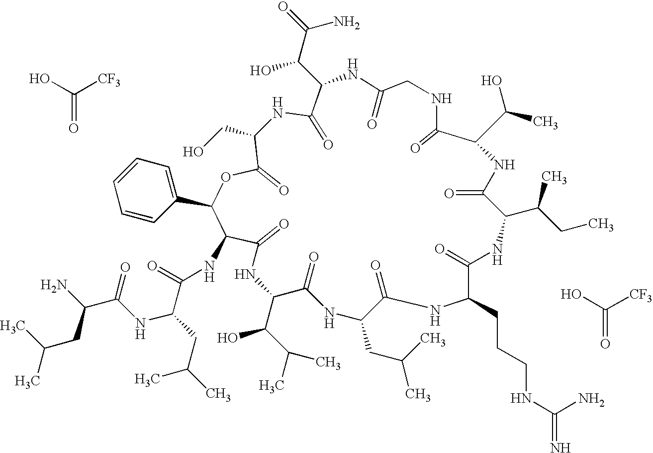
C1(C2OC(=O)C(CO)NC(=O)C(C(C(N)=O)O)NC(=O)CNC(=O)C(C(C)O)NC(=O)C(C(CC)C)NC(=O)C(CCCNC(N)=N)NC(=O)C(CC(C)C)NC(=O)C(C(O)C(C)C)NC(=O)C2NC(=O)C(NC(C(N)CC(C)C)=O)CC(C)C)=CC=CC=C1.OC([CF3])=O.OC([CF3])=O
